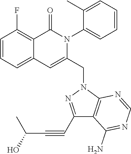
C1=CC=C2C(=C1F)C(=O)N(C1=CC=CC=C1C)C(CN1N=C(C#CC(O)C)C3=C1N=CN=C3N)=C2
